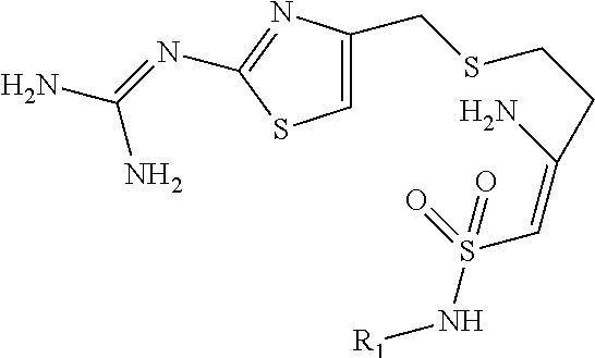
C1=C(CSCCC(N)=CS(=O)(N[R1])=O)N=C(N=C(N)N)S1
